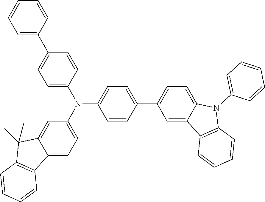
C12=CC(N(C3=CC=C(C4=CC=CC=C4)C=C3)C3=CC=C(C4=CC=C5C(=C4)C4=C(N5C5=CC=CC=C5)C=CC=C4)C=C3)=CC=C1C1=C(C2(C)C)C=CC=C1
